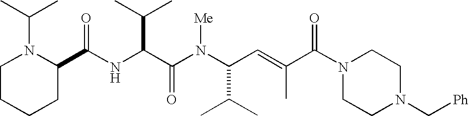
N(C(C(N(C(C(C)C)C=C(C)C(N1CCN(C[Ph])CC1)=O)[Me])=O)C(C)C)C(C1N(C(C)C)CCCC1)=O
